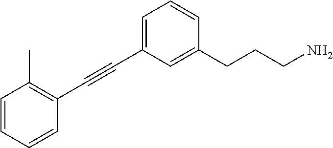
C(#CC1=CC=CC(CCCN)=C1)C1=C(C)C=CC=C1
